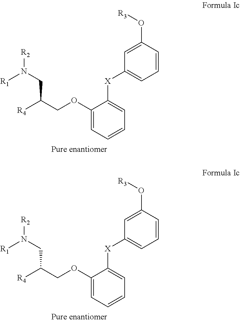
C1=CC(O[R3])=CC([X]C2=CC=CC=C2OCC([R4])CN([R2])[R1])=C1.C1=CC(O[R3])=CC([X]C2=CC=CC=C2OCC([R4])CN([R2])[R1])=C1
